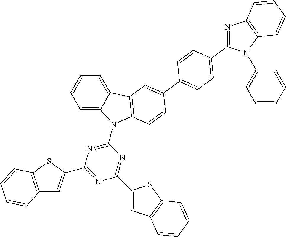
C1=C2C(=CC=C1)C1=C(N2C2=NC(C3=CC4=C(S3)C=CC=C4)=NC(C3=CC4=C(S3)C=CC=C4)=N2)C=CC(C2=CC=C(C3=NC4=C(N3C3=CC=CC=C3)C=CC=C4)C=C2)=C1
